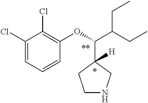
C1(Cl)=CC=CC(OC(C(CC)CC)C2([H])CCNC2)=C1Cl
